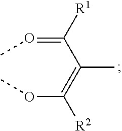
C(C(=OC)[R1])(=C(OC)[R2])C
